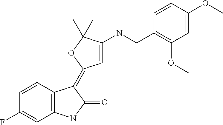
FC1=CC2=C(C=C1)C(=C1C=C(NCC3=C(OC)C=C(OC)C=C3)C(C)(C)O1)C(=O)N2
